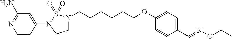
C1=C(OCCCCCCN2CCN(C3=CC(N)=NC=C3)S2(=O)=O)C=CC(C=NOCC)=C1
